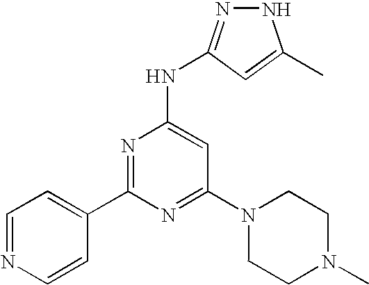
C1(C2=NC(NC3=NNC(C)=C3)=CC(N3CCN(C)CC3)=N2)=CC=NC=C1
